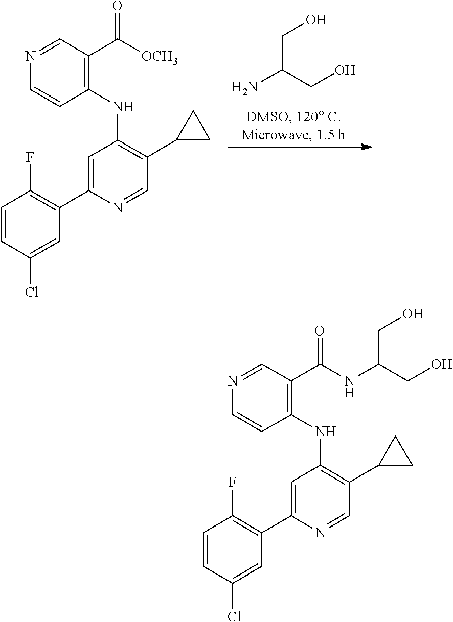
C1=CC(Cl)=CC(C2=CC(NC3=C(C(=O)NC(CO)CO)C=NC=C3)=C(C3CC3)C=N2)=C1F.C1=CC(Cl)=CC(C2=CC(NC3=C(C(=O)[OCH3])C=NC=C3)=C(C3CC3)C=N2)=C1F.NC(CO)CO
